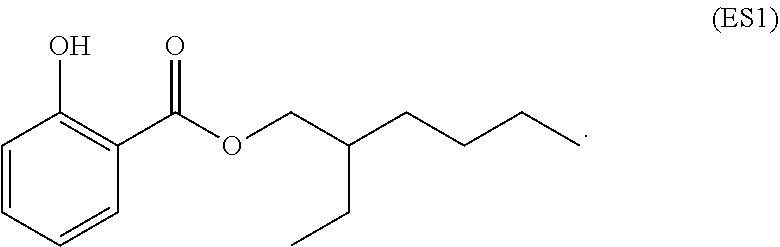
C1=CC=CC(C(OCC(CCCC)CC)=O)=C1O
